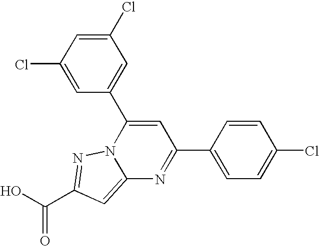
O=C(O)C1=NN2C(=C1)N=C(C1=CC=C(Cl)C=C1)C=C2C1=CC(Cl)=CC(Cl)=C1
